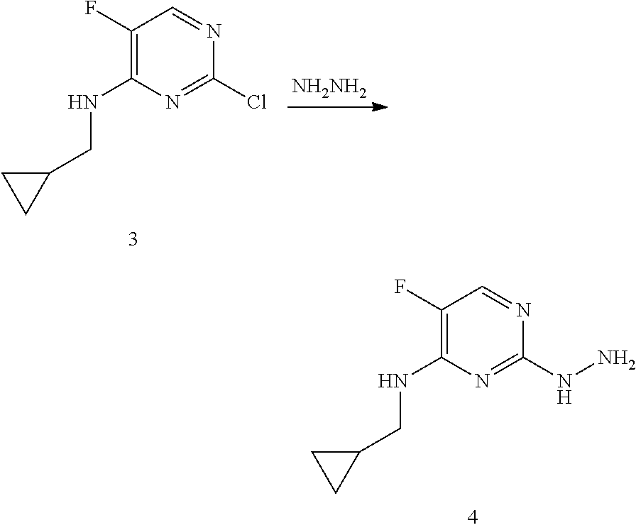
[NH2NH2].C(NC1=C(F)C=NC(Cl)=N1)C1CC1.C(NC1=C(F)C=NC(NN)=N1)C1CC1
